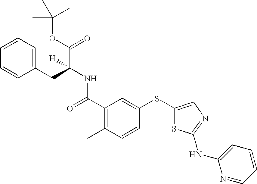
C(C1=C(C)C=CC(SC2=CN=C(NC3=CC=CC=N3)S2)=C1)(=O)NC(C(=O)OC(C)(C)C)(CC1=CC=CC=C1)[H]
